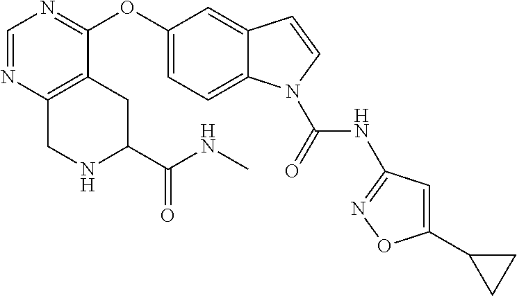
C1=NC2=C(C(OC3=CC=C4C(=C3)C=CN4C(=O)NC3=NOC(C4CC4)=C3)=N1)CC(C(NC)=O)NC2
